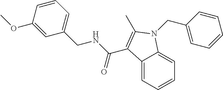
C12=CC=CC=C1N(CC1=CC=CC=C1)C(C)=C2C(NCC1=CC=CC(OC)=C1)=O
